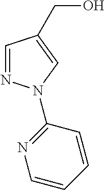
C1=CC=CC(N2N=CC(CO)=C2)=N1
